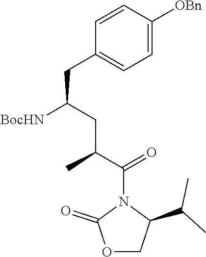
C1=CC([OBn])=CC=C1CC(CC(C)C(N1C(=O)OCC1C(C)C)=O)[BocHN]
